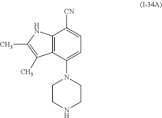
C12=C(C(N3CCNCC3)=CC=C1[CN])C(C)=C(C)N2
